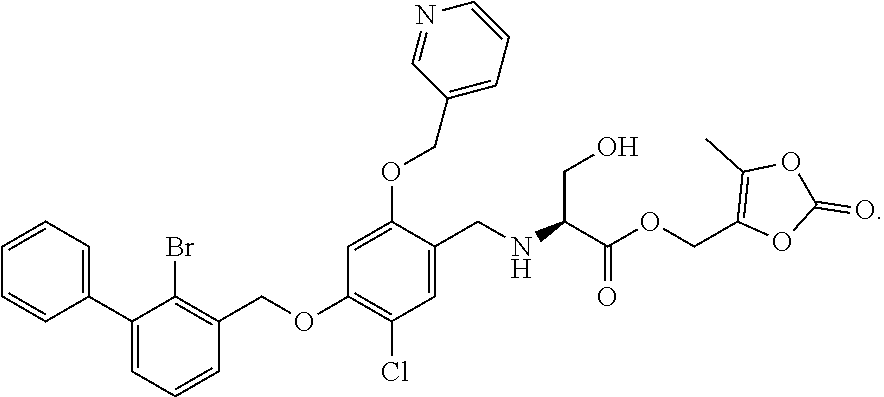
C1(C2=CC=CC=C2)=CC=CC(COC2=C(Cl)C=C(CNC(C(OCC3=C(C)OC(=O)O3)=O)CO)C(OCC3=CC=CN=C3)=C2)=C1Br
